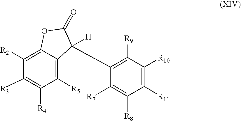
C12=C([R2])C([R3])=C([R4])C([R5])=C1C(C1=C([R9])C([R10])=C([R11])C([R8])=C1[R7])([H])C(=O)O2
